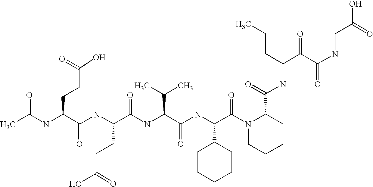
CC(NC(C(NC(C(NC(C(C)C)C(=O)NC(C1CCCCC1)C(=O)N1CCCCC1C(=O)NC(CCC)C(C(NCC(O)=O)=O)=O)=O)CCC(=O)O)=O)CCC(O)=O)=O
